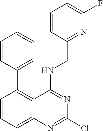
C1=CC(C2=C3C(=CC=C2)N=C(Cl)N=C3NCC2=NC(F)=CC=C2)=CC=C1
